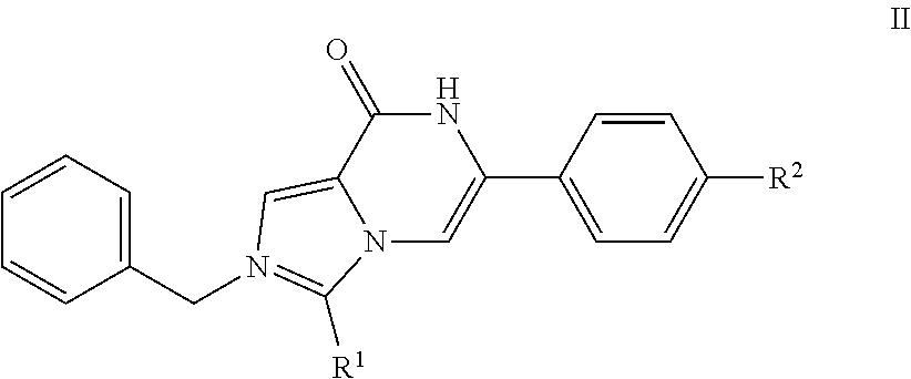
N12C=C(C3=CC=C([R2])C=C3)NC(=O)C1=CN(CC1=CC=CC=C1)=C2[R1]
